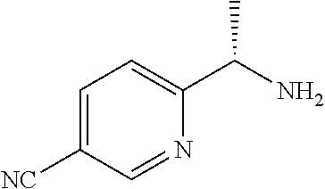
C1=C([NC])C=NC(C(N)C)=C1
